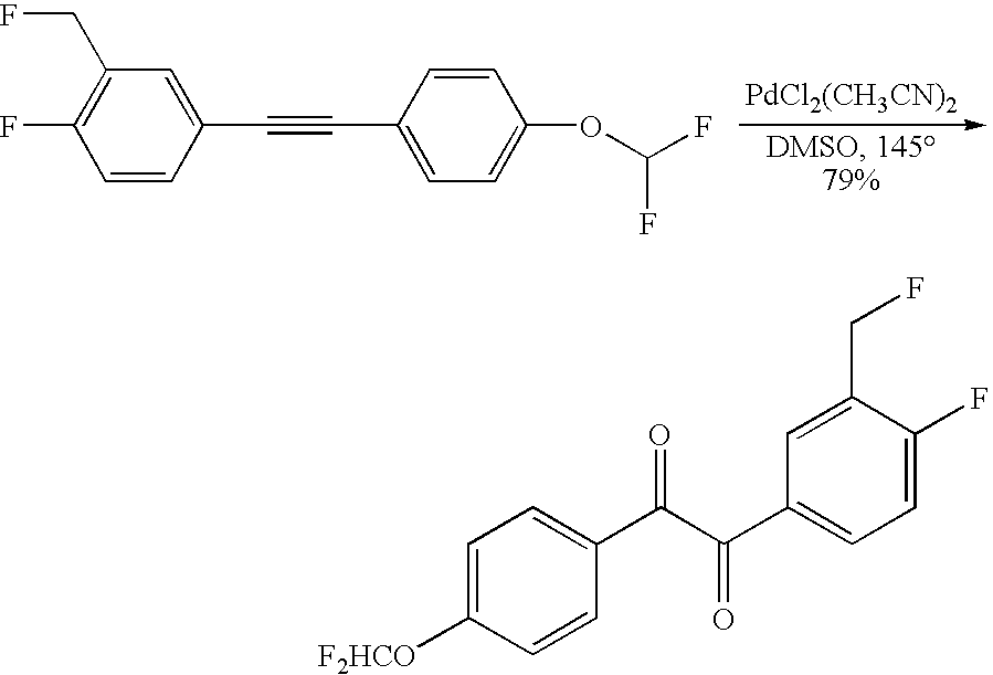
FC1=C(CF)C=C(C#CC2=CC=C(OC(F)F)C=C2)C=C1.[PdCl2(CH3CN)2].C1=C([F2HCO])C=CC(C(C(C2=CC=C(F)C(CF)=C2)=O)=O)=C1
